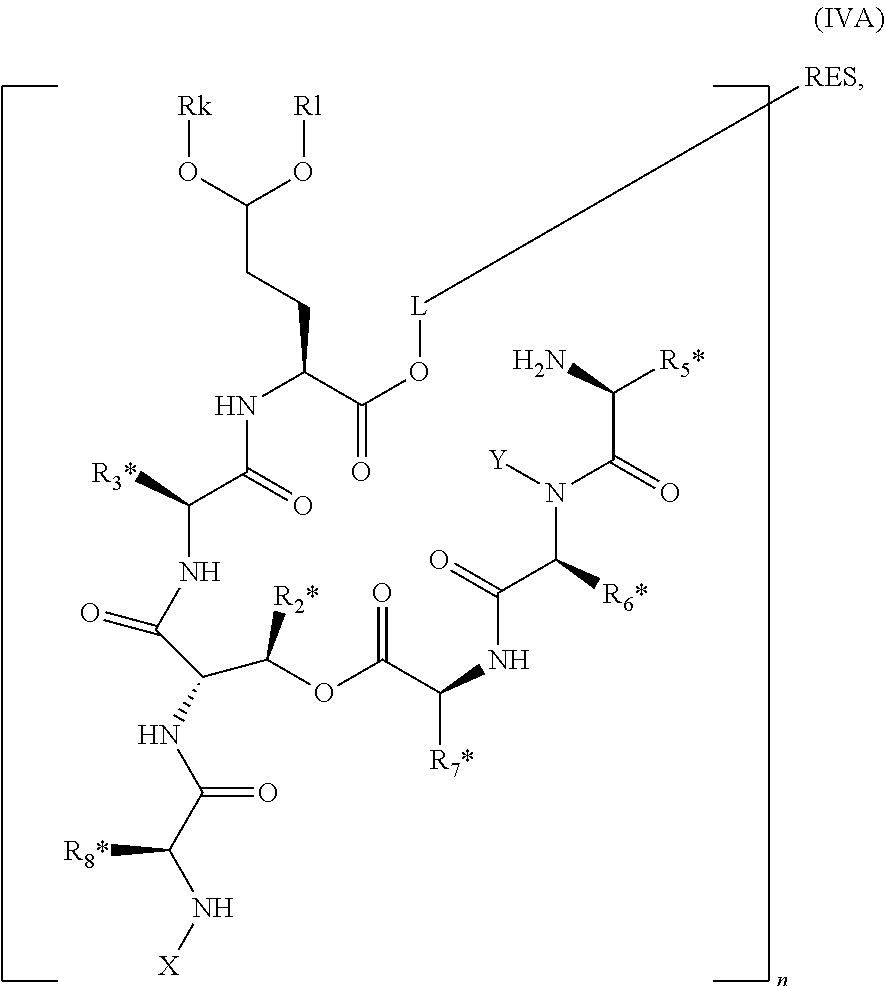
C(CC(O[Rk])O[Rl])C(C(O[L][RES])=O)NC(C(NC(C(C(OC(C(NC(C(N([Y])C(=O)C([R5*])N)[R6*])=O)[R7*])=O)[R2*])NC(C(N[X])[R8*])=O)=O)[R3*])=O
